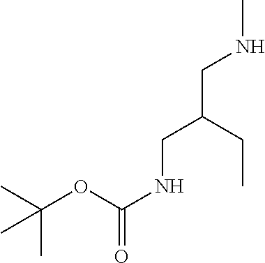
CNCC(CNC(=O)OC(C)(C)C)CC
